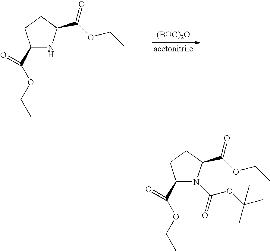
C1(C(OCC)=O)NC(C(OCC)=O)CC1.[(BOC)2O].C1(C(OCC)=O)CCC(C(OCC)=O)N1C(OC(C)(C)C)=O
